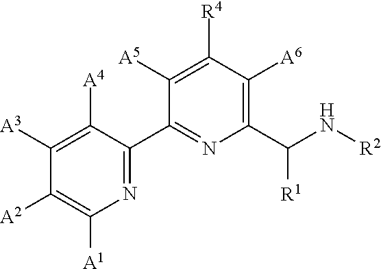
C1([A4])=C([A3])C([A2])=C([A1])N=C1C1=NC(C(N[R2])[R1])=C([A6])C([R4])=C1[A5]
